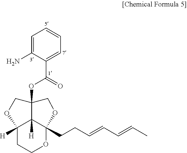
C12([H])CCOC3(CCC=CC=CC)C1([H])C(OC(C1=CC=CC=C1N)=O)(CO2)CO3
